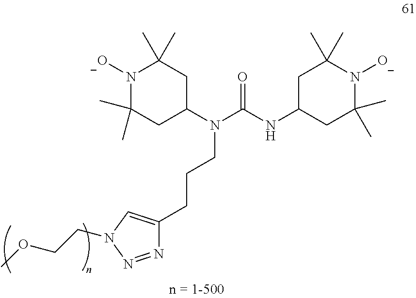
CC1(C)N([O-])C(C)(C)CC(N(C(NC2CC(C)(C)N([O-])C(C)(C)C2)=O)CCCC2=CN(CCOC)N=N2)C1
